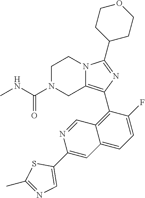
C1N(C(NC)=O)CC2=C(C3=C4C(=CC=C3F)C=C(C3=CN=C(C)S3)N=C4)N=C(C3CCOCC3)N2C1
